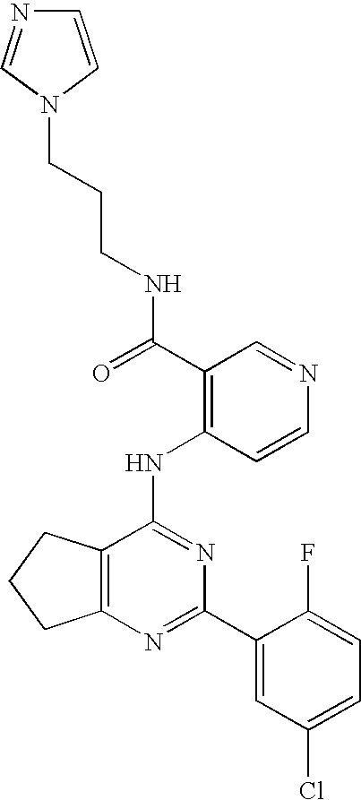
C12=C(CCC1)C(NC1=C(C(=O)NCCCN3C=NC=C3)C=NC=C1)=NC(C1=CC(Cl)=CC=C1F)=N2
